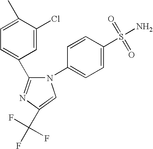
C1(C(F)(F)F)=CN(C2=CC=C(S(N)(=O)=O)C=C2)C(C2=CC=C(C)C(Cl)=C2)=N1
